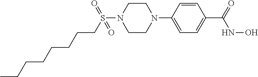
C1=CC(N2CCN(S(CCCCCCCC)(=O)=O)CC2)=CC=C1C(=O)NO
